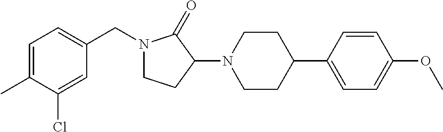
C1=C(C)C(Cl)=CC(CN2CCC(N3CCC(C4=CC=C(OC)C=C4)CC3)C2=O)=C1
